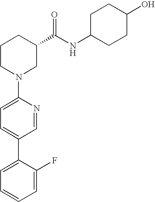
C1(N2CC(C(NC3CCC(O)CC3)=O)CCC2)=CC=C(C2=CC=CC=C2F)C=N1
